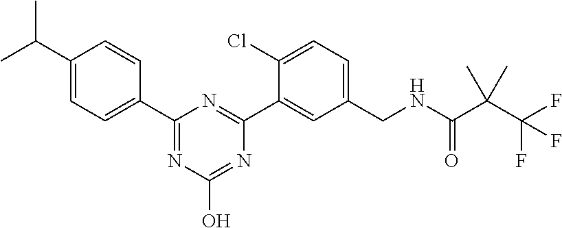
C1(C(C)C)=CC=C(C2=NC(O)=NC(C3=CC(CNC(C(C(F)(F)F)(C)C)=O)=CC=C3Cl)=N2)C=C1
